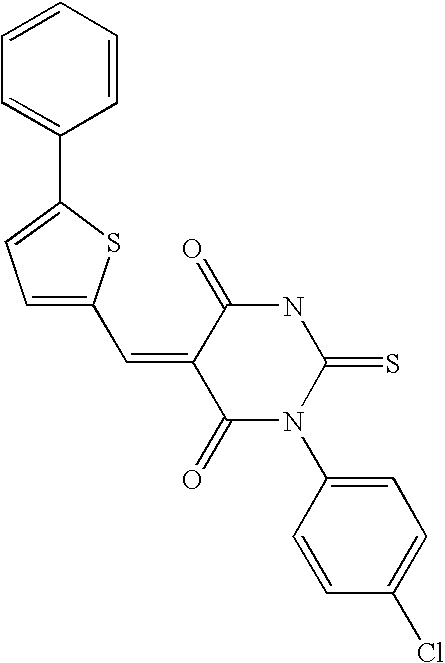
C1=C(C=C2C(=O)N(C3=CC=C(Cl)C=C3)C(=S)NC2=O)SC(C2=CC=CC=C2)=C1
